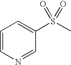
C1=CN=CC(S(C)(=O)=O)=C1
